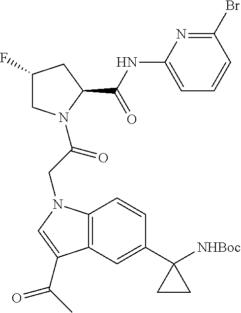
C1(F)CN(C(CN2C3=C(C=C(C4([NHBoc])CC4)C=C3)C(C(C)=O)=C2)=O)C(C(NC2=CC=CC(Br)=N2)=O)C1
